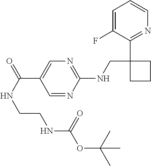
C1(NCC2(C3=NC=CC=C3F)CCC2)=NC=C(C(=O)NCCNC(=O)OC(C)(C)C)C=N1
